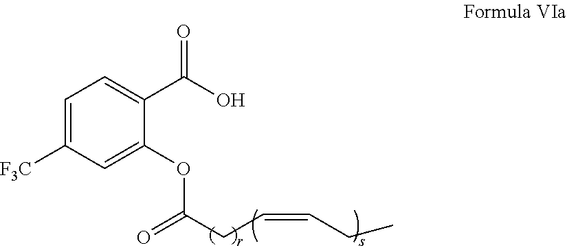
C1=C([F3C])C=C(OC(=O)CC=CCC)C(C(O)=O)=C1
